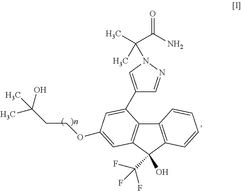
C12=C(C(C(F)(F)F)(O)C3=C1C(C1=CN(C(C(N)=O)(C)C)N=C1)=CC(OCCC(C)(O)C)=C3)C=CC=C2
